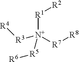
[R1]([N+]([R3][R4])([R5][R6])[R7][R8])[R2]
